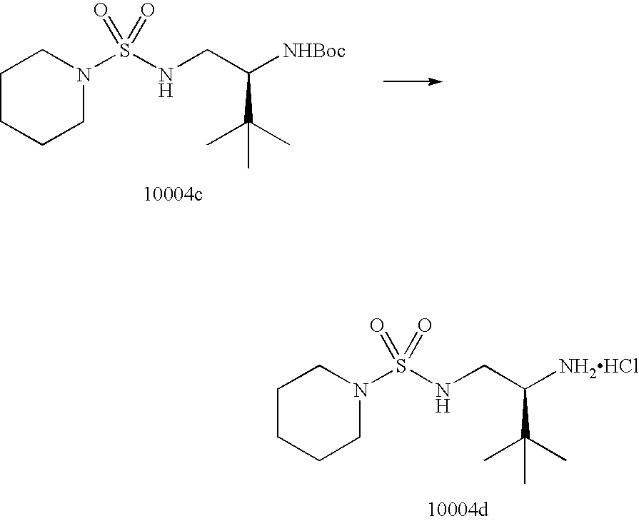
C1CCCN(S(NCC(C(C)(C)C)[NH2HCl])(=O)=O)C1.C1CCCN(S(NCC(C(C)(C)C)[NHBoc])(=O)=O)C1
